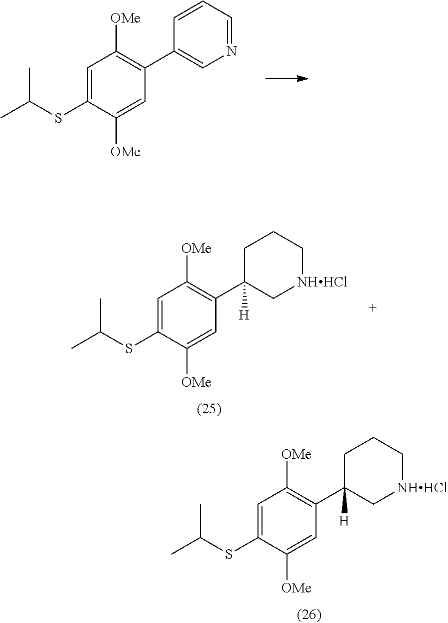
C1=C(SC(C)C)C([OMe])=CC(C2=CN=CC=C2)=C1[OMe].C1=C(SC(C)C)C([OMe])=CC(C2([H])C[NHHCl]CCC2)=C1[OMe].C1=C(SC(C)C)C([OMe])=CC(C2([H])C[NHHCl]CCC2)=C1[OMe]
